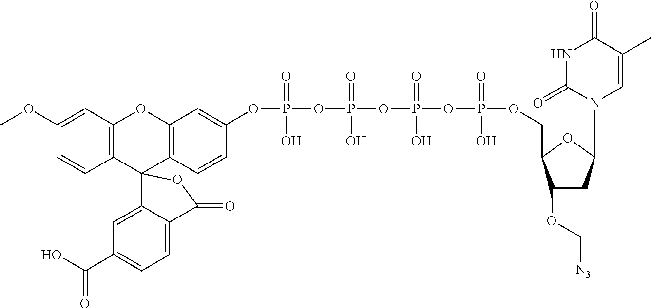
C12=C(C=C(OC)C=C1)OC1=C(C23C2=CC(C(O)=O)=CC=C2C(=O)O3)C=CC(OP(OP(=O)(O)OP(OP(OCC2C(OC[N3])CC(N3C=C(C)C(=O)NC3=O)O2)(=O)O)(=O)O)(=O)O)=C1
